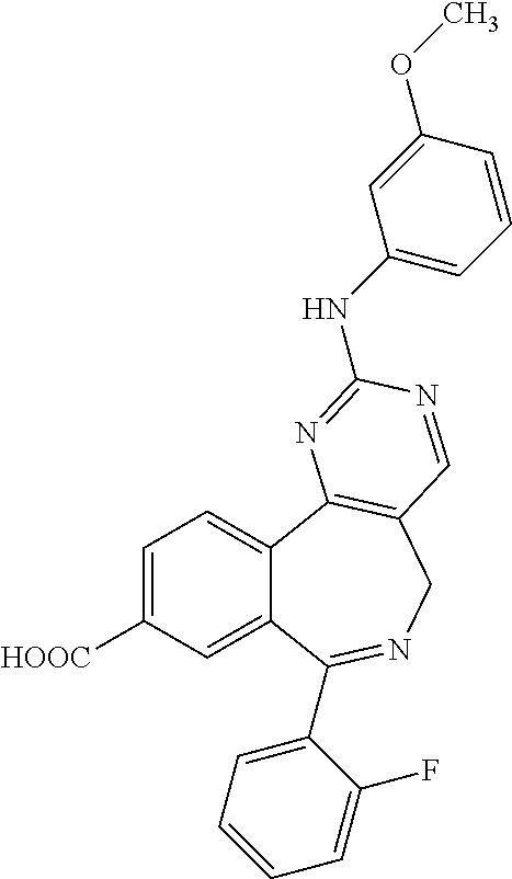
C1=C([HOOC])C=C2C(=C1)C1=C(CN=C2C2=CC=CC=C2F)C=NC(NC2=CC=CC(OC)=C2)=N1
